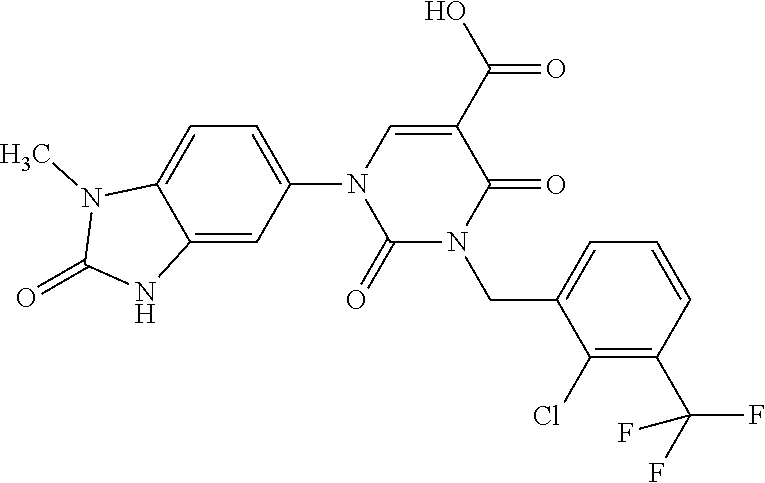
C1=C(N2C(=O)N(CC3=CC=CC(C(F)(F)F)=C3Cl)C(=O)C(C(O)=O)=C2)C=C2C(=C1)N(C)C(=O)N2
